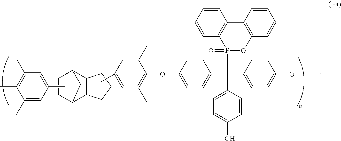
C12C(CCC1)C1CCC2C1.C1=CC=CC2=C1P(=O)(C(C1=CC=C(OC)C=C1)(C1=CC=C(OC3=C(C)C=C(C)C=C3C)C=C1)C1=CC=C(O)C=C1)OC1=C2C=CC=C1.C1(C)=CC(C)=CC(C)=C1C
